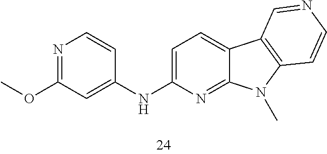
C1=C(NC2=CC(OC)=NC=C2)N=C2C(=C1)C1=C(N2C)C=CN=C1
